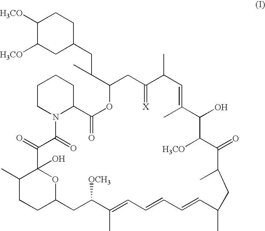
C1([H3CO])C([H3CO])CC(CC(C2CC(=[X])C(C)C=C(C)C(O)C([H3CO])C(=O)C(C)CC(C)C=CC=CC=C(C)C([OCH3])CC3CCC(C)C(O)(C(=O)C(=O)N4C(C(=O)O2)CCCC4)O3)C)CC1
